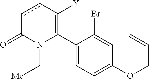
C1(C2=C([Y])ccC(=O)N2C[Me])=CC=C(OCC=C)C=C1Br
